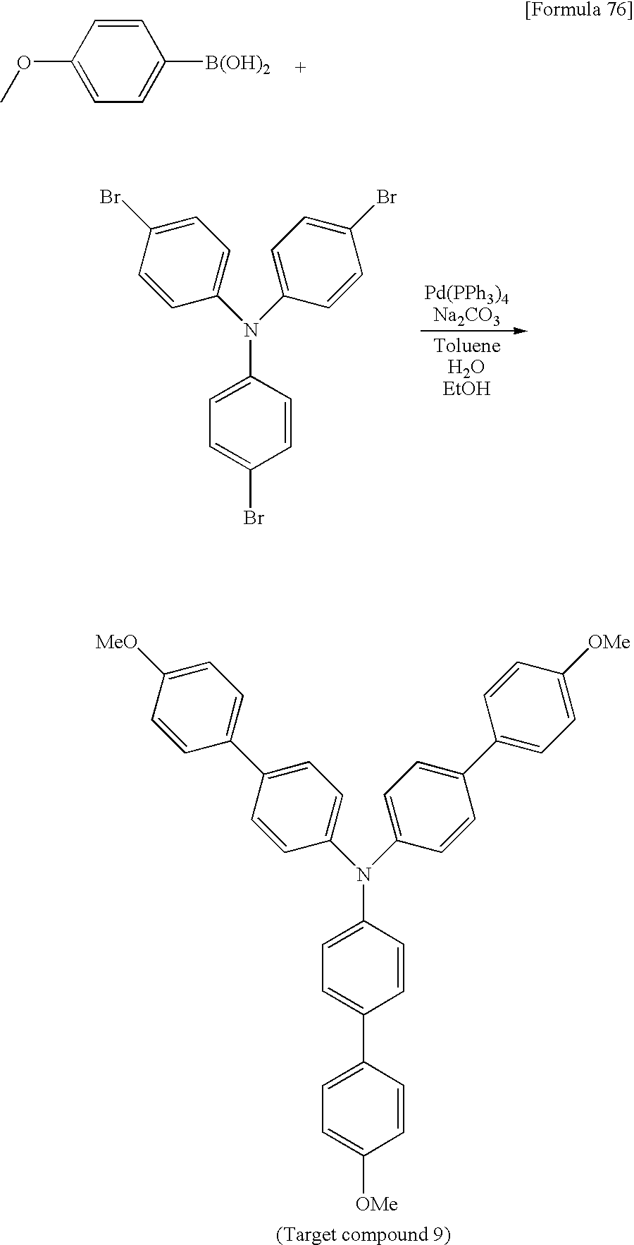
C1=CC(OC)=CC=C1[B(OH)2].N(C1=CC=C(Br)C=C1)(C1=CC=C(Br)C=C1)C1=CC=C(Br)C=C1.N(C1=CC=C(C2=CC=C([OMe])C=C2)C=C1)(C1=CC=C(C2=CC=C([OMe])C=C2)C=C1)C1=CC=C(C2=CC=C([MeO])C=C2)C=C1
